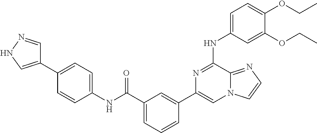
C1=C(NC2=NC(C3=CC(C(=O)NC4=CC=C(C5=CNN=C5)C=C4)=CC=C3)=CN3C2=NC=C3)C=C(OCC)C(OCC)=C1
